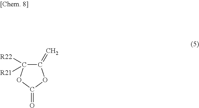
C1(=C)C([R22])([R21])OC(=O)O1
